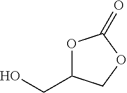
O1C(CO)COC1=O
